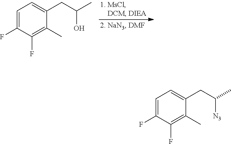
C1=C(F)C(F)=C(C)C(CC(O)C)=C1.C1=C(F)C(F)=C(C)C(CC([N3])C)=C1
